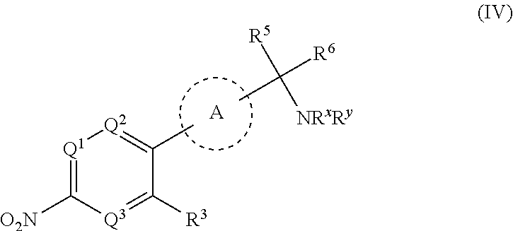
CC([R6])([R5])[NRxRy].[A].[O2N]C1=[Q1][Q2]=C(C)C([R3])=[Q3]1
